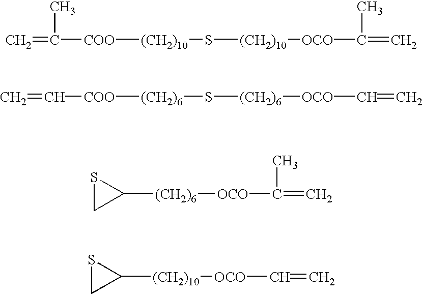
C=C([COO][(CH2)10]S[(CH2)10][OCO]C(=C)C)C.C=C[COO][(CH2)6]S[(CH2)6][OCO]C=C.S1CC1[(CH2)6][OCO]C(=C)C.S1CC1[(CH2)10][OCO]C=C
